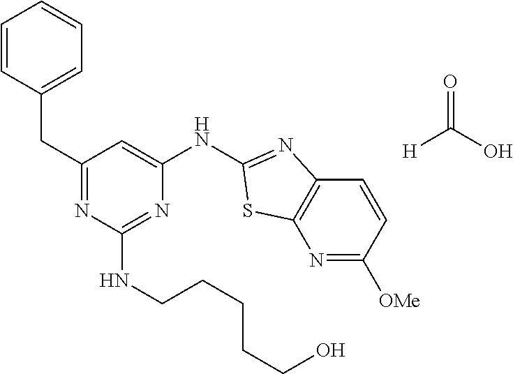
C1=CC(CC2=NC(NCCCCCO)=NC(NC3=NC4=C(N=C([OMe])C=C4)S3)=C2)=CC=C1.[H]C(O)=O
